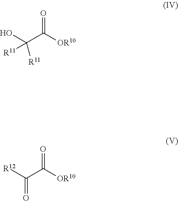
OC(C([OR10])=O)([R11])[R11].[R12]C(C([OR10])=O)=O
